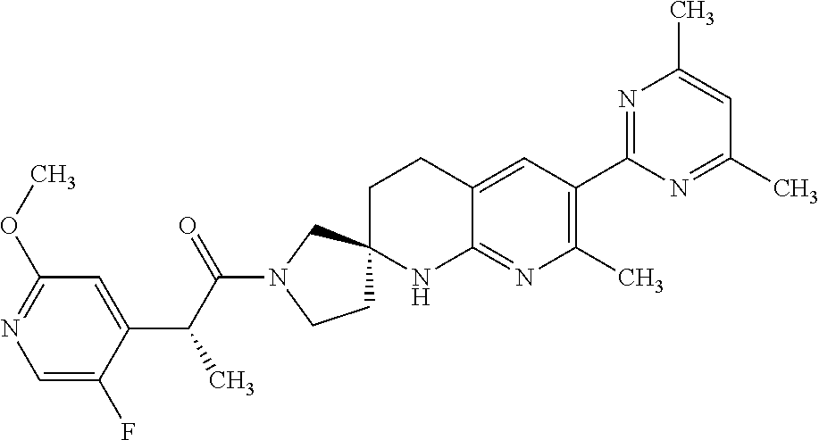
C1=C(F)C(C(C(N2CCC3(C2)CCC2=CC(C4=NC(C)=CC(C)=N4)=C(C)N=C2N3)=O)C)=CC(OC)=N1
